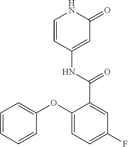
C1=CC(NC(=O)C2=CC(F)=CC=C2OC2=CC=CC=C2)=CC(=O)N1
